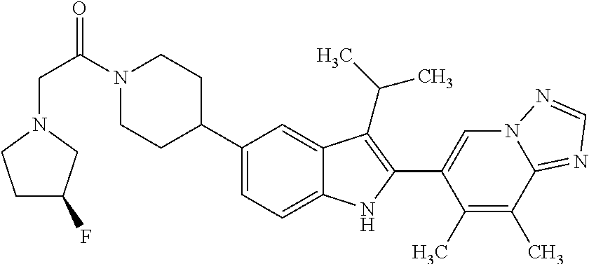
N1(C(CN2CCC(F)C2)=O)CCC(C2=CC=C3C(=C2)C(C(C)C)=C(C2=CN4C(=NC=N4)C(C)=C2C)N3)CC1
